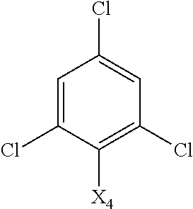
C1=C(Cl)C([X4])=C(Cl)C=C1Cl
